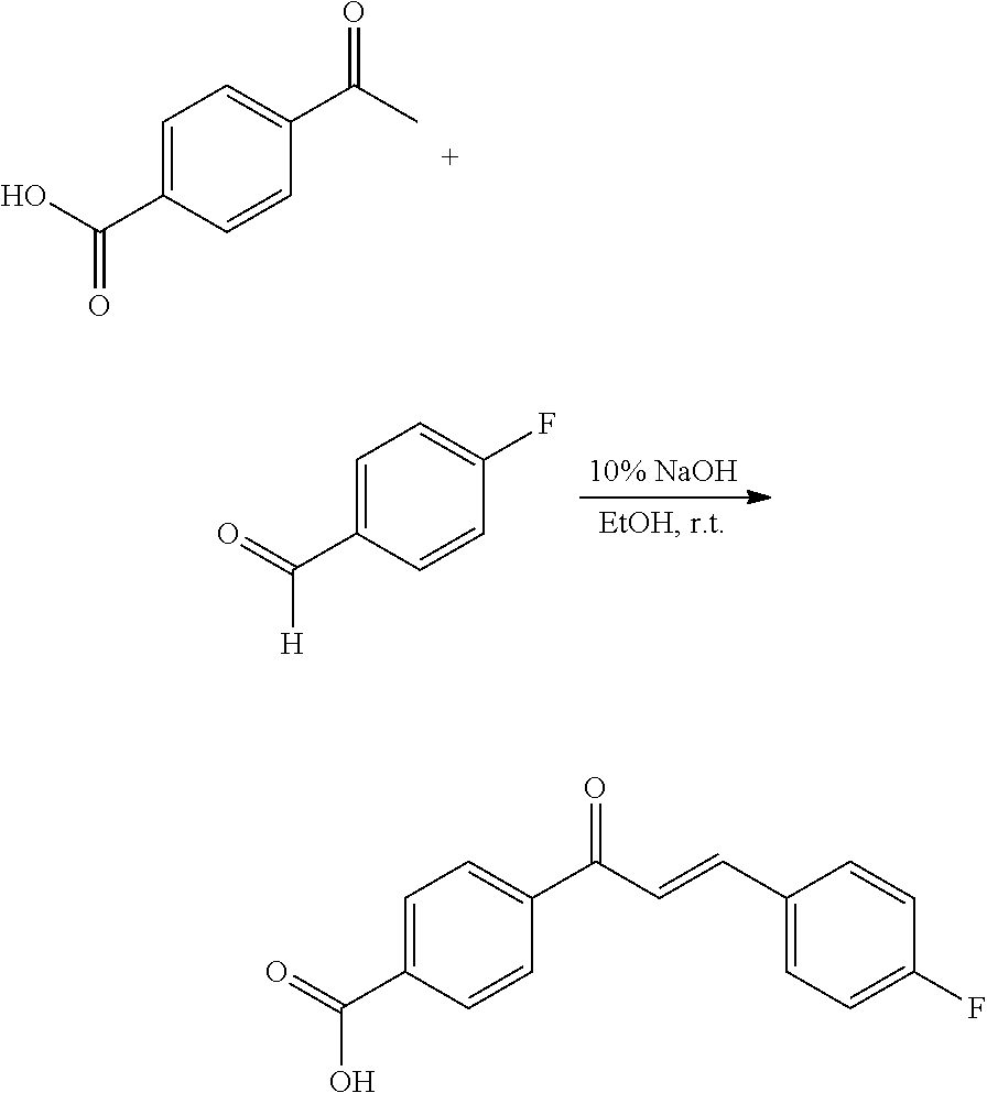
C1=C(C(O)=O)C=CC(C(C)=O)=C1.C1=C(C(=O)[H])C=CC(F)=C1.C(O)(=O)C1=CC=C(C(C=CC2=CC=C(F)C=C2)=O)C=C1
